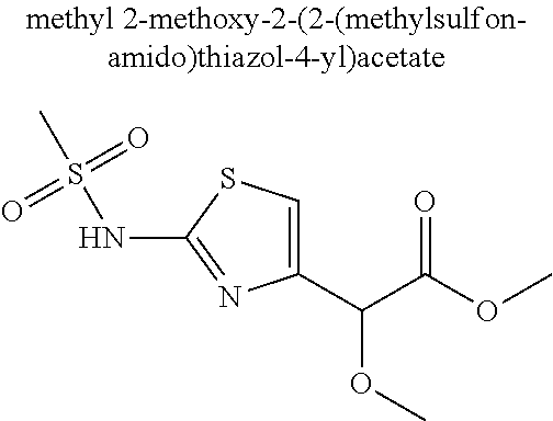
C1(C(C(OC)=O)OC)=CSC(NS(=O)(=O)C)=N1
